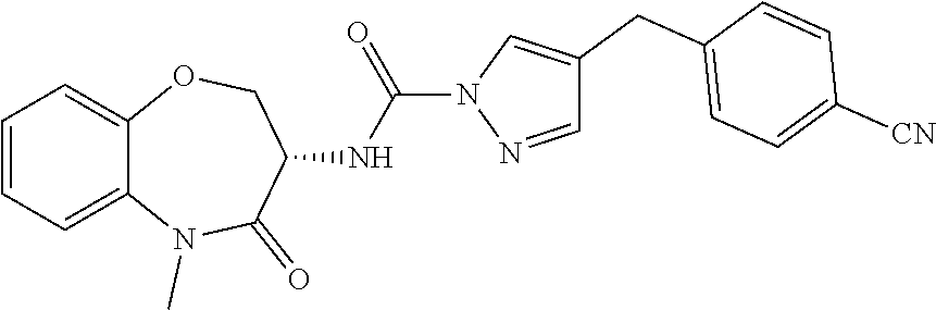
C1=NN(C(NC2C(=O)N(C)C3=CC=CC=C3OC2)=O)C=C1CC1=CC=C([CN])C=C1
